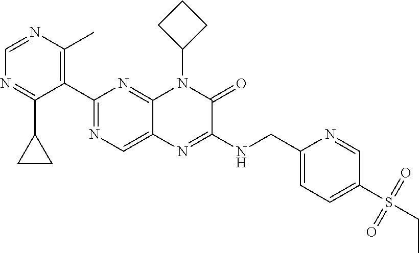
C1=NC(C)=C(C2=NC=C3C(=N2)N(C2CCC2)C(=O)C(NCC2=CC=C(S(=O)(=O)CC)C=N2)=N3)C(C2CC2)=N1
